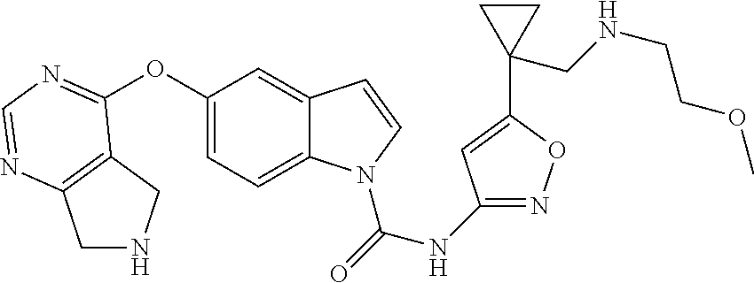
C1NCC2=C1N=CN=C2OC1=CC=C2C(=C1)C=CN2C(=O)NC1=NOC(C2(CNCCOC)CC2)=C1
